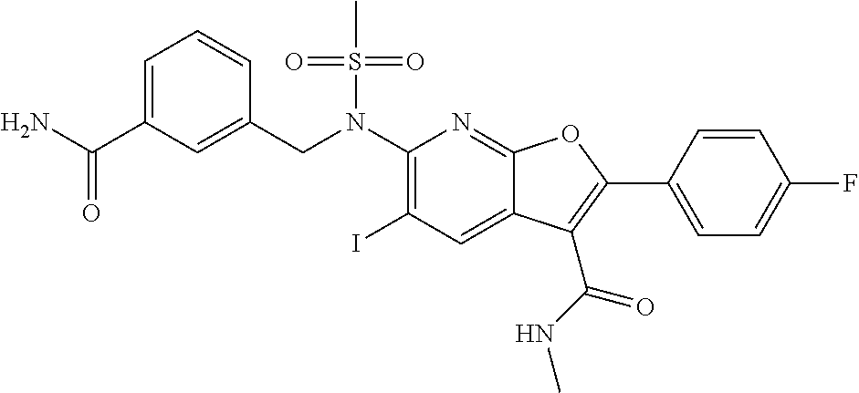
C1(N(CC2=CC(C(N)=O)=CC=C2)S(C)(=O)=O)=C(I)C=C2C(=N1)OC(C1=CC=C(F)C=C1)=C2C(NC)=O
